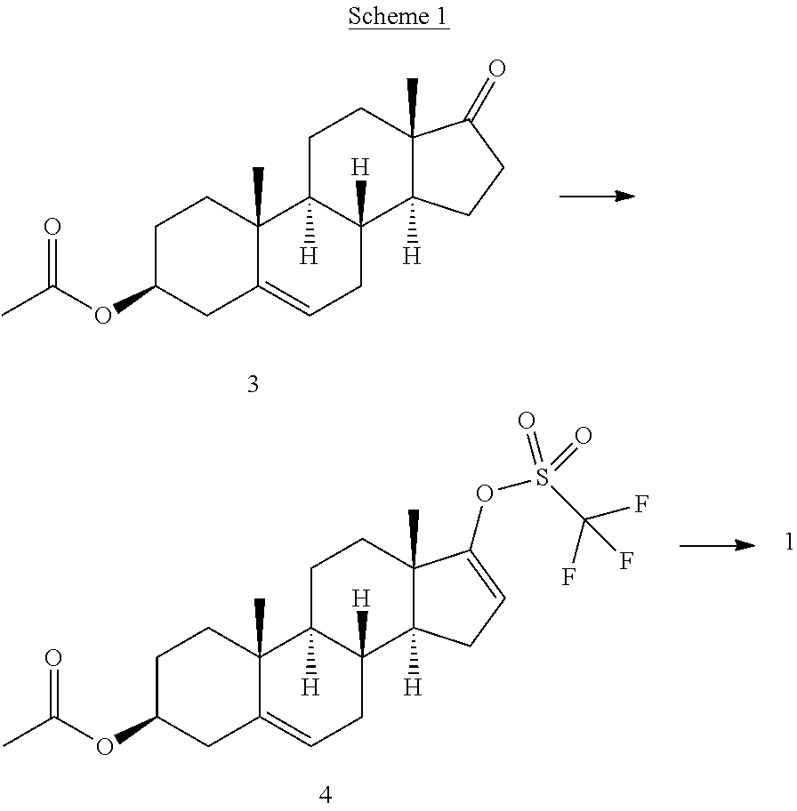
C1C(OC(C)=O)CC2=CCC3([H])C([H])(C2(C)C1)CCC1(C)C3([H])CCC1=O.C1C(OC(C)=O)CC2=CCC3([H])C([H])(C2(C)C1)CCC1(C)C3([H])CC=C1OS(=O)(C(F)(F)F)=O
